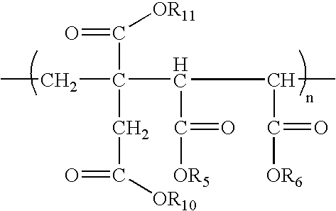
C(C(CC(=O)[OR10])(C(C(=O)[OR5])C(C)C(=O)[OR6])C(=O)[OR11])C
